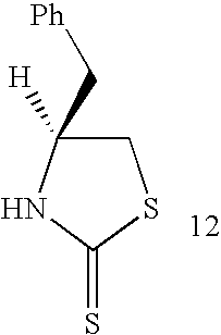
C1C(C[Ph])([H])NC(=S)S1
